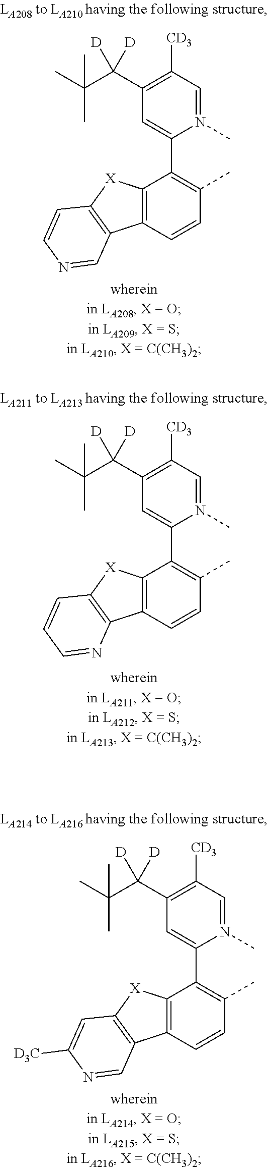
C12=C(C=CC(C)=C1C1=CC(C(C(C)(C)C)([D])[D])=C([CD3])C=N1C)C1=C([X]2)C=CN=C1.C12=C(C=CC(C)=C1C1=CC(C(C(C)(C)C)([D])[D])=C([CD3])C=N1C)C1=C([X]2)C=CC=N1.C12=C(C=CC(C)=C1C1=CC(C(C(C)(C)C)([D])[D])=C([CD3])C=N1C)C1=C([X]2)C=C([D3C])N=C1
